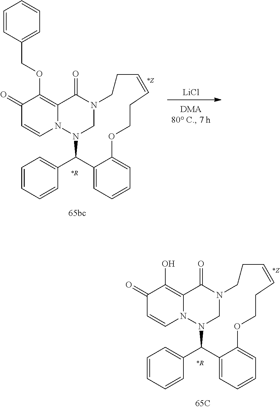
C1(=O)C=CN2C(=C1O)C(=O)N1CN2C(C2=CC=CC=C2)C2=CC=CC=C2OCCC=CCC1.[LiCl].C1(=O)C=CN2C(=C1OCC1=CC=CC=C1)C(=O)N1CN2C(C2=CC=CC=C2)C2=CC=CC=C2OCCC=CCC1
